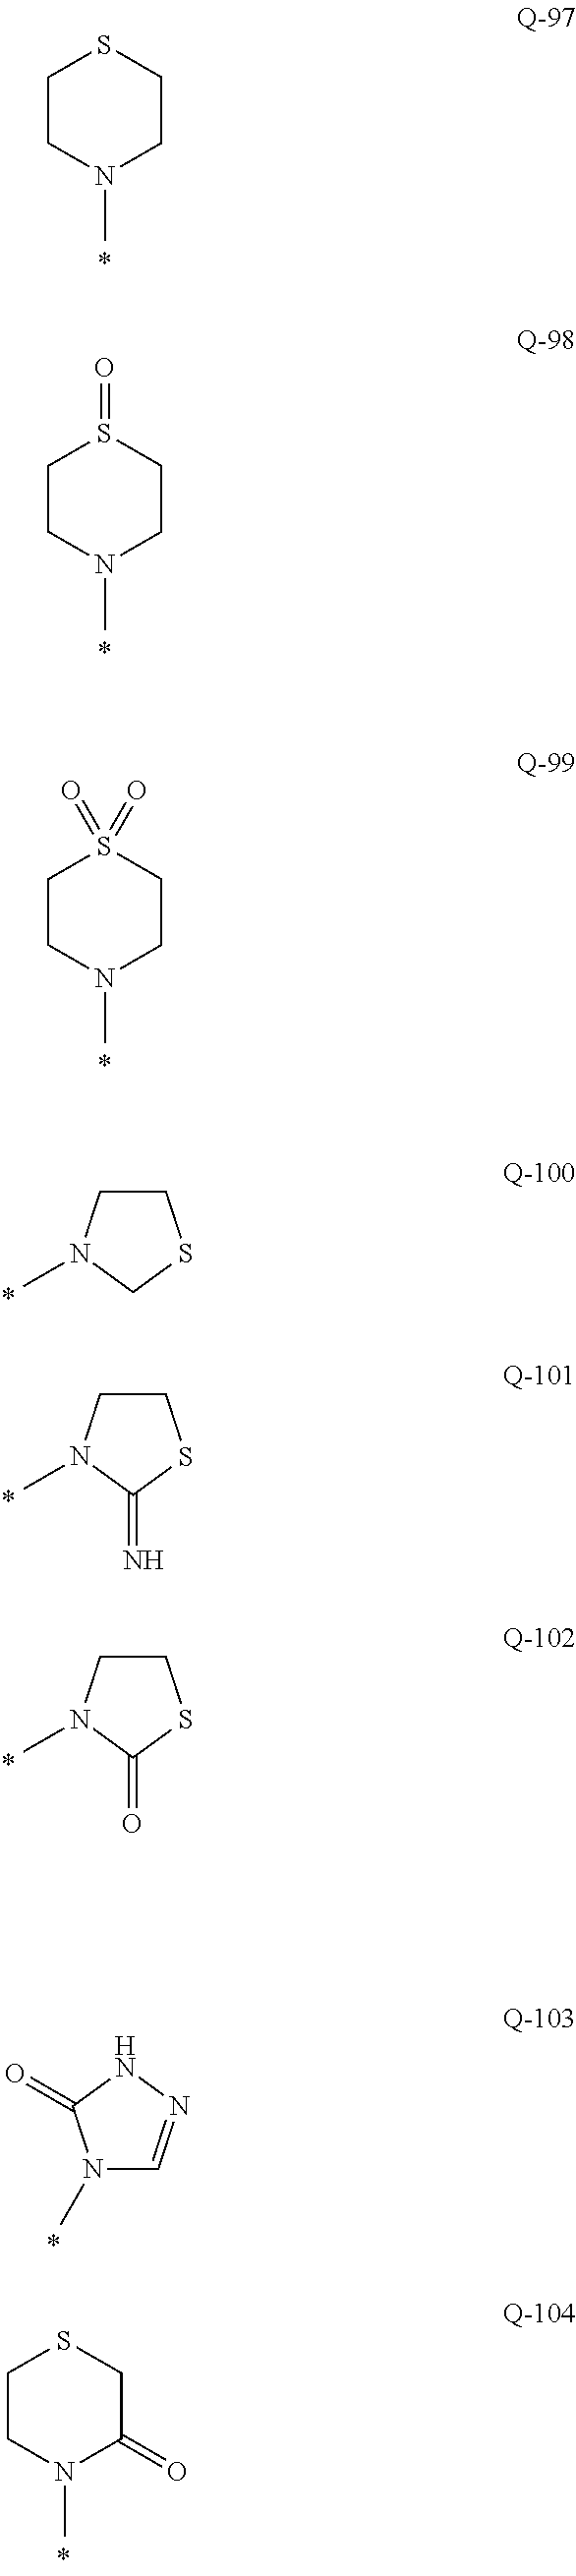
C1CSCC(=O)N1C.C1CSCCN1C.C1CS(=O)CCN1C.C1CS(=O)(=O)CCN1C.C1CN(C)CS1.C1CN(C)C(=N)S1.C1CN(C)C(=O)S1.C1=NNC(=O)N1C
